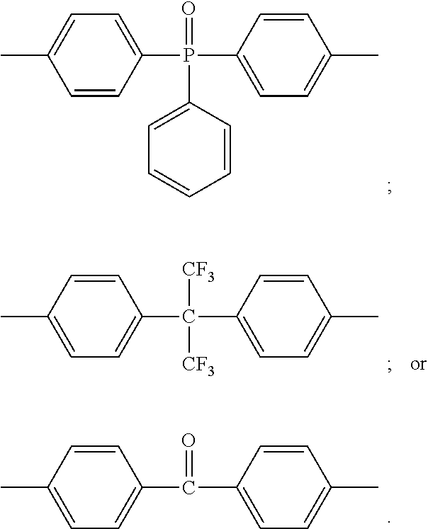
C1(P(C2=CC=C(C)C=C2)(=O)C2=CC=CC=C2)=CC=C(C)C=C1.C1(C(C2=CC=C(C)C=C2)=O)=CC=C(C)C=C1.C1(C(C2=CC=C(C)C=C2)([CF3])[CF3])=CC=C(C)C=C1
